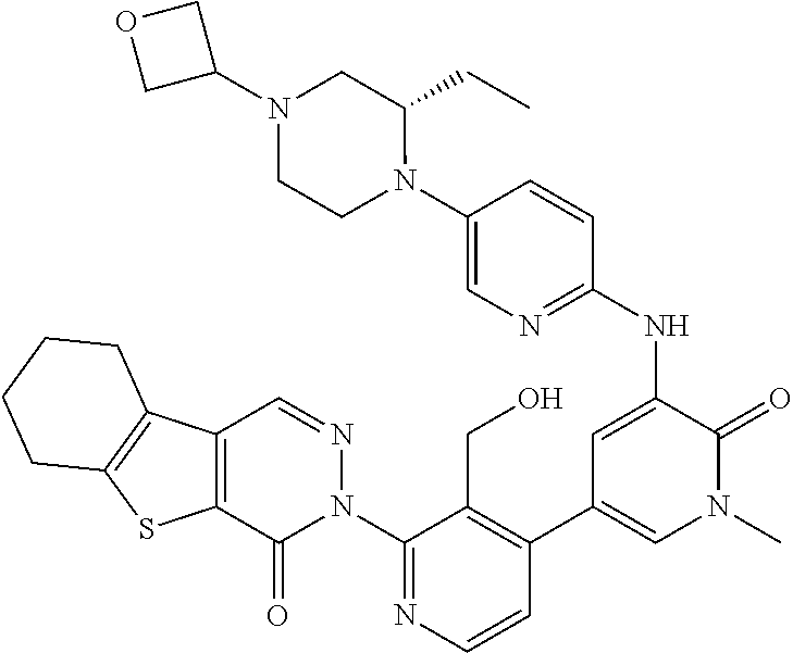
C1(N2N=CC3=C(C2=O)SC2=C3CCCC2)=NC=CC(C2=CN(C)C(=O)C(NC3=NC=C(N4C(CC)CN(C5COC5)CC4)C=C3)=C2)=C1CO
